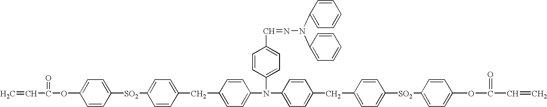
C=CC(=O)OC1=CC=C([SO2]C2=CC=C(CC3=CC=C(N(C4=CC=C(C=NN(C5=CC=CC=C5)C5=CC=CC=C5)C=C4)C4=CC=C(CC5=CC=C([SO2]C6=CC=C(OC(=O)C=C)C=C6)C=C5)C=C4)C=C3)C=C2)C=C1
